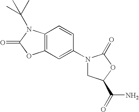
C12=C(C=CC(N3CC(C(N)=O)OC3=O)=C1)N(C(C)(C)C)C(=O)O2
